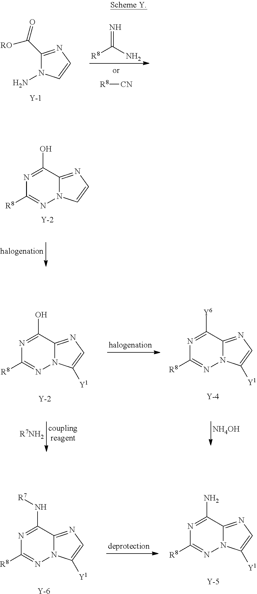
C1(O)=NC([R8])=NN2C1=NC=C2.[Y].NN1C(C([RO])=O)=NC=C1.[Y].[R8][CN].[R8]C(N)=N.C1(O)=NC([R8])=NN2C1=NC=C2[Y1].[Y].[R7NH2].C1([Y6])=NC([R8])=NN2C1=NC=C2[Y1].[Y].[NH4OH].C1(N[R7])=NC([R8])=NN2C1=NC=C2[Y1].[Y].C1(N)=NC([R8])=NN2C1=NC=C2[Y1].[Y]
